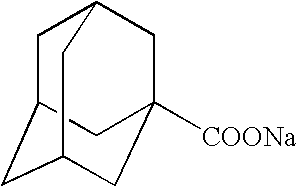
C1C2CC3CC([COONa])(CC1C3)C2
